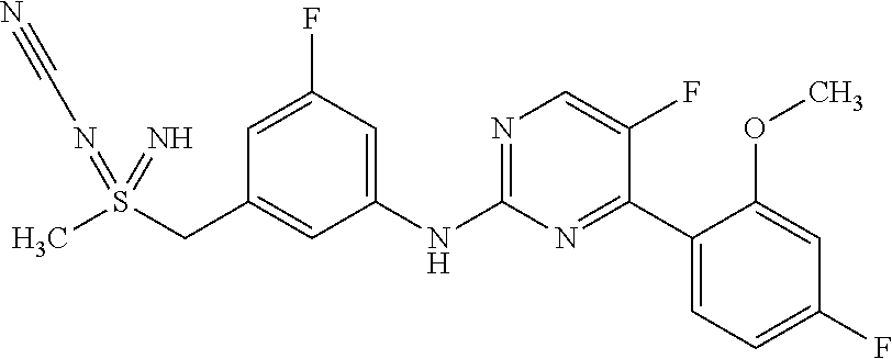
C(N=S(=N)(C)CC1=CC(NC2=NC=C(F)C(C3=CC=C(F)C=C3OC)=N2)=CC(F)=C1)#N
